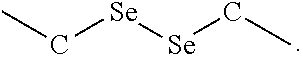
CC[Se][Se]CC
